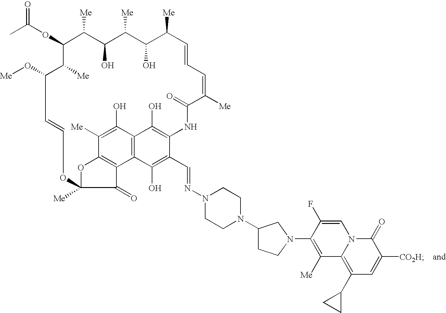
C1=CC=C([Me])C(=O)NC2=C(O)C3=C(C4=C(OC([Me])(OC=CC(O[Me])C([Me])C(OC(C)=O)C([Me])C(O)C([Me])C(O)C1[Me])C4=O)C([Me])=C3O)C(O)=C2C=NN1CCN(C2CCN(C3=C([Me])C4=C(C5CC5)C=C([CO2H])C(=O)N4C=C3F)C2)CC1
